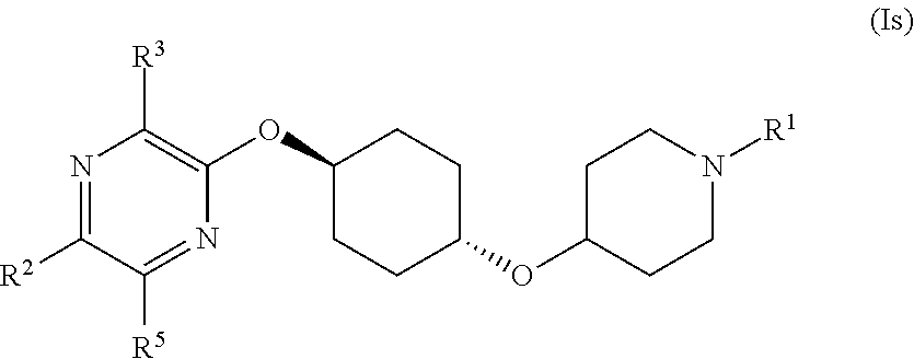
N1=C([R2])C([R5])=NC(OC2CCC(OC3CCN([R1])CC3)CC2)=C1[R3]
